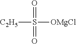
[C2H5]S([OMgCl])(=O)=O
